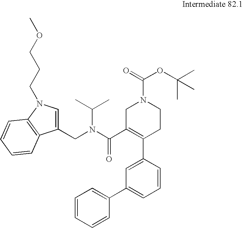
C(N(C(C1=C(C2=CC(C3=CC=CC=C3)=CC=C2)CCN(C(=O)OC(C)(C)C)C1)=O)C(C)C)C1=CN(CCCOC)C2=C1C=CC=C2
